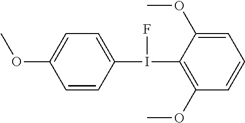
C1=CC(I(C2=C(OC)C=CC=C2OC)F)=CC=C1OC
